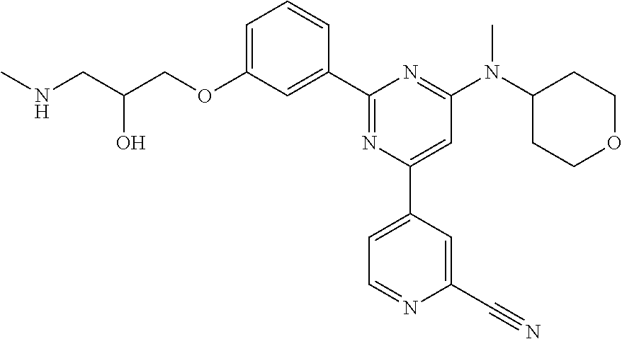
C1=C(OCC(CNC)O)C=C(C2=NC(C3=CC=NC(C#N)=C3)=CC(N(C3CCOCC3)C)=N2)C=C1
